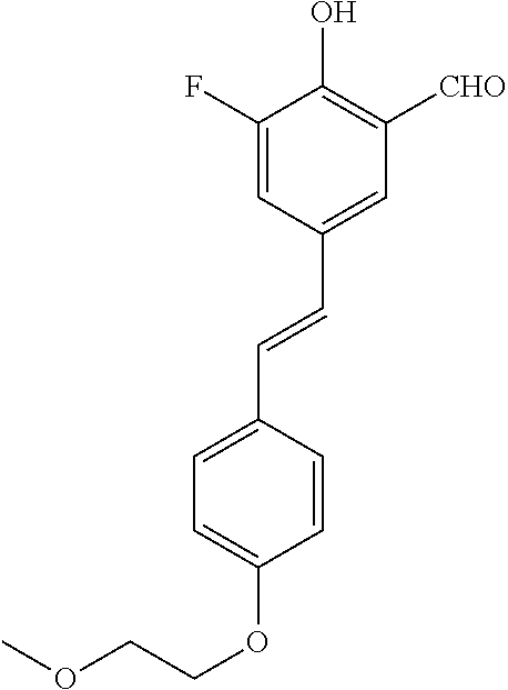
C1=C(F)C(O)=C([CHO])C=C1C=CC1=CC=C(OCCOC)C=C1
